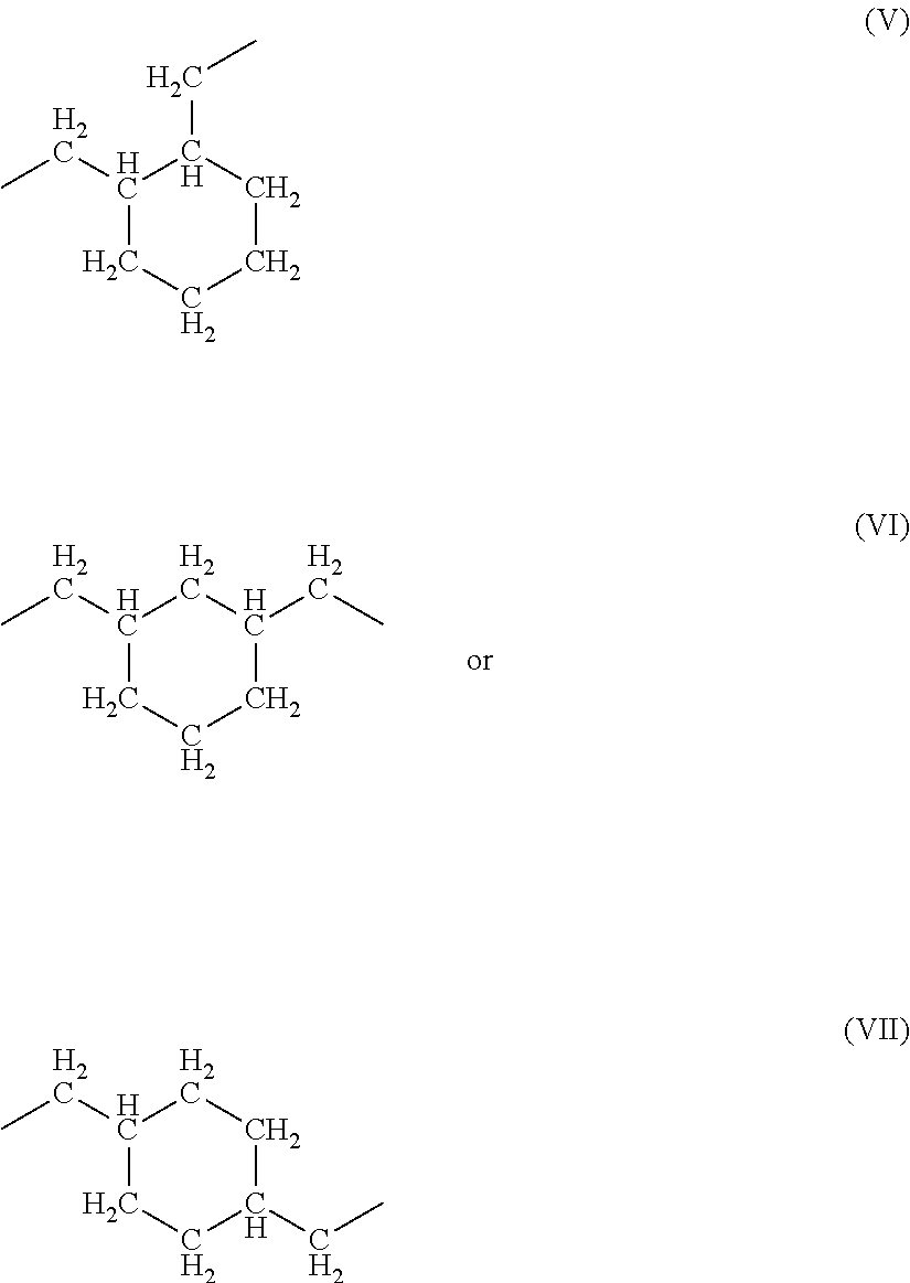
C1(CC)CCCC(CC)C1.C1(CC)CCCCC1CC.C1(CC)CCC(CC)CC1
